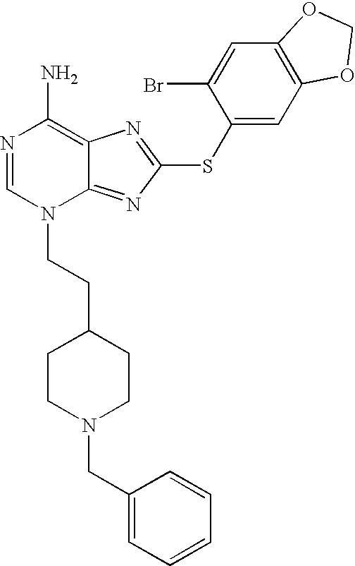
N1=CN(CCC2CCN(CC3=CC=CC=C3)CC2)C2=NC(SC3=CC4=C(C=C3Br)OCO4)=NC2=C1N
